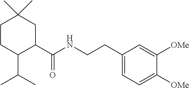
C1CC(C(C)C)C(C(NCCC2=CC=C([OMe])C([OMe])=C2)=O)CC1(C)C
